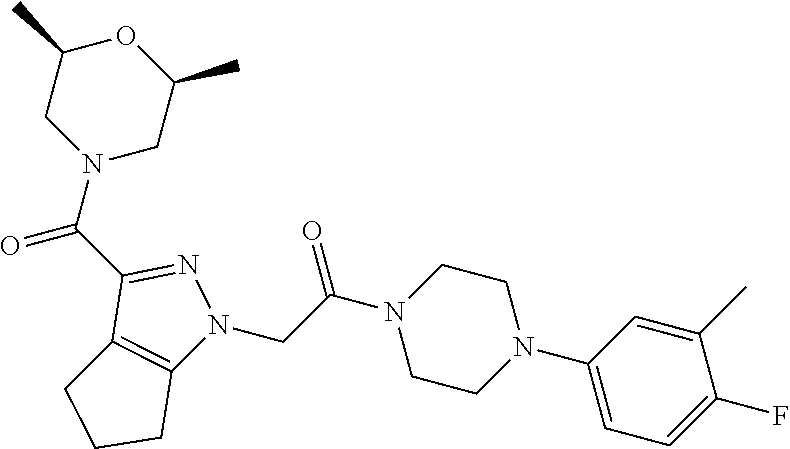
C1(C(N2CC(C)OC(C)C2)=O)=NN(CC(N2CCN(C3=CC=C(F)C(C)=C3)CC2)=O)C2=C1CCC2
